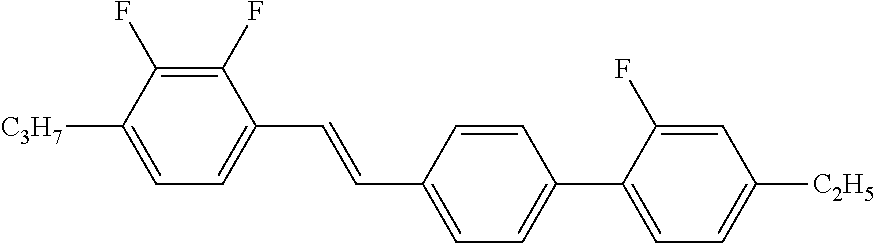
C1(F)=C(F)C([C3H7])=CC=C1C=CC1=CC=C(C2=CC=C([C2H5])C=C2F)C=C1
